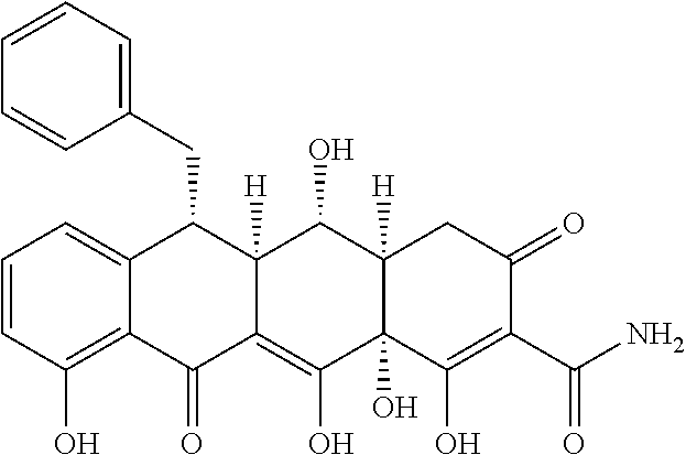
C1=CC(O)=C2C(=C1)C(CC1=CC=CC=C1)C1([H])C(=C(O)C3(O)C([H])(C1O)CC(=O)C(C(N)=O)=C3O)C2=O
